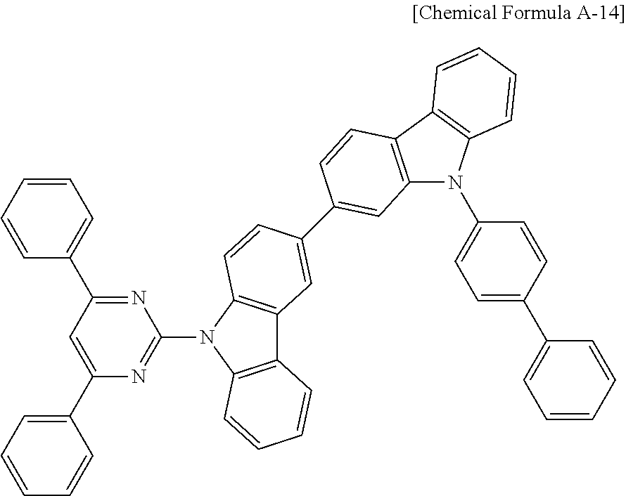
C1=CC=CC(C2=NC(N3C4=C(C5=C3C=CC(C3=CC6=C(C7=C(N6C6=CC=C(C8=CC=CC=C8)C=C6)C=CC=C7)C=C3)=C5)C=CC=C4)=NC(C3=CC=CC=C3)=C2)=C1
